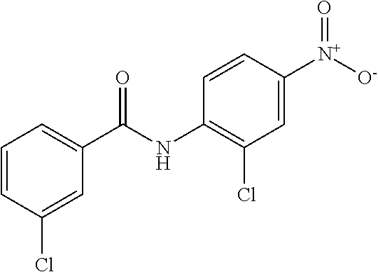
C1=CC(Cl)=CC(C(NC2=C(Cl)C=C([N+](=O)[O-])C=C2)=O)=C1
